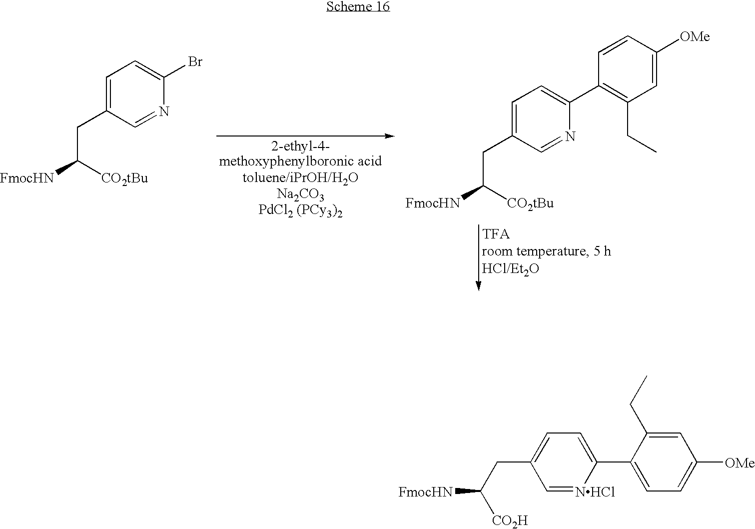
C1=C(CC([CO2tBu])[FmocHN])C=NC(Br)=C1.C1=C(CC([FmocHN])[CO2tBu])C=NC(C2=C(CC)C=C([OMe])C=C2)=C1.[Na2CO3].[PdCl2 (PCy3)2].C1=[NHCl]C(C2=CC=C([OMe])C=C2CC)=CC=C1CC([CO2H])[FmocHN]
